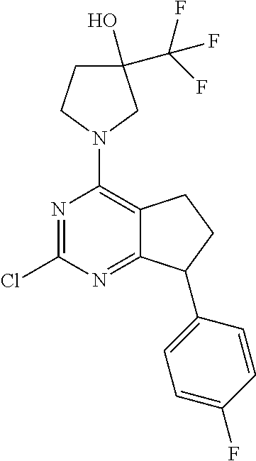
N1=C(Cl)N=C2C(=C1N1CC(C(F)(F)F)(O)CC1)CCC2C1=CC=C(F)C=C1
